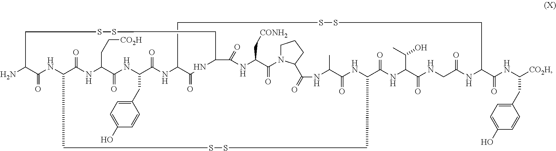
C1C(N)C(=O)NC2C(=O)NC(CC[CO2H])C(=O)NC(CC3=CC=C(O)C=C3)C(=O)NC3C(=O)NC(C(=O)NC(C[CONH2])C(=O)N4CCCC4C(=O)NC(C)C(=O)NC(C(=O)NC(C(C)O)C(=O)NCC(=O)NC(C(=O)NC([CO2H])CC4=CC=C(O)C=C4)CSSC3)CSSC2)CSS1
